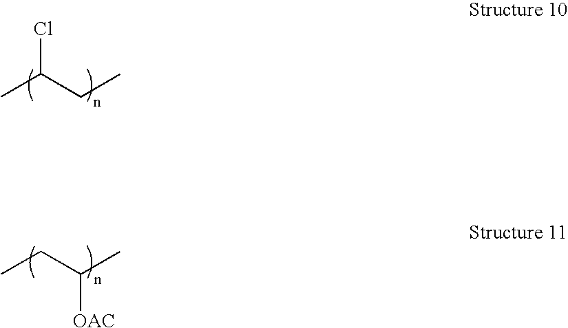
CC(CC)Cl.CCC(C)[OAC]
